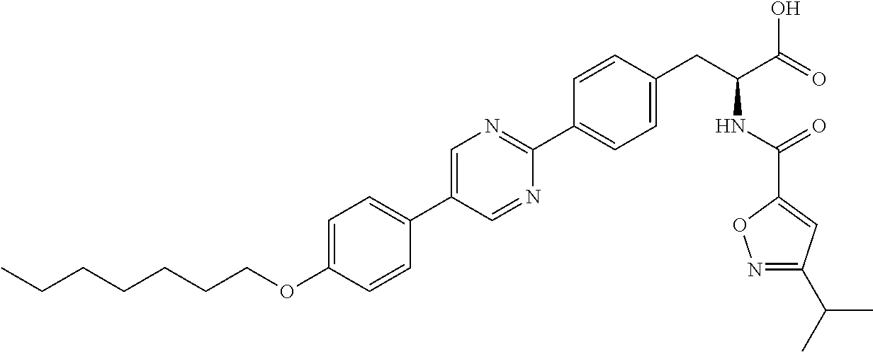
C(OC1=CC=C(C2=CN=C(C3=CC=C(CC(NC(=O)C4=CC(C(C)C)=NO4)C(=O)O)C=C3)N=C2)C=C1)CCCCCC
